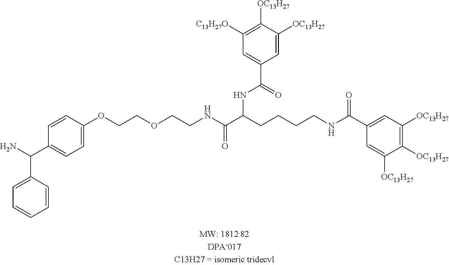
C1(OCCOCCNC(=O)C(NC(C2=CC([C13H27O])=C([OC13H27])C([OC13H27])=C2)=O)CCCCNC(C2=CC([OC13H27])=C([OC13H27])C([OC13H27])=C2)=O)=CC=C(C(C2=CC=CC=C2)N)C=C1
